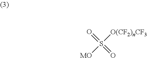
O=S(=O)([O(CF2)nCF3])[MO]
